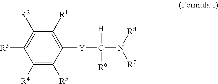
C1([R4])=C([R5])C([Y]C(N([R8])[R7])([H])[R6])=C([R1])C([R2])=C1[R3]
